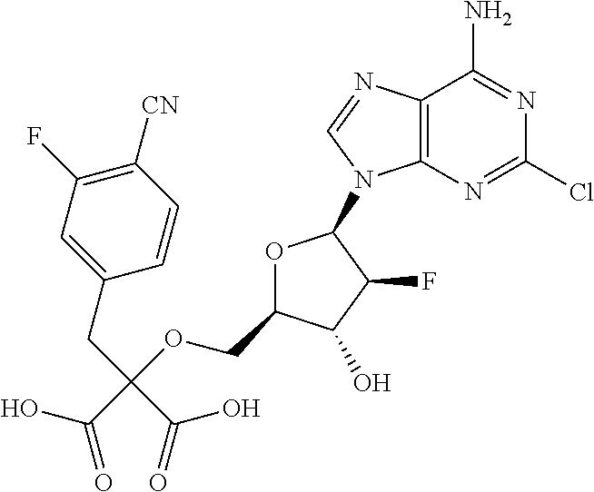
O1C(COC(C(O)=O)(CC2=CC(F)=C([CN])C=C2)C(=O)O)C(O)C(F)C1N1C2=C(N=C1)C(N)=NC(Cl)=N2
